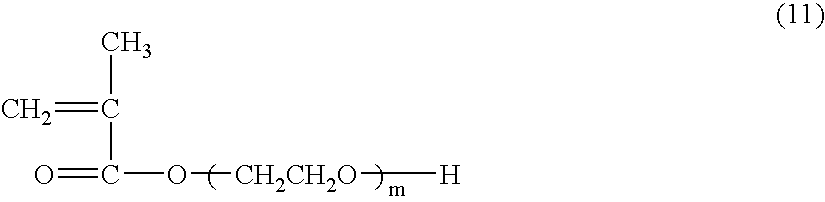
CC(=C)C(=O)O[CH2CH2O][H]
